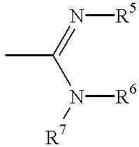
N(=C(N([R6])[R7])C)[R5]
